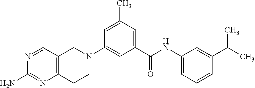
N1=CC2=C(N=C1N)CCN(C1=CC(C(NC3=CC=CC(C(C)C)=C3)=O)=CC(C)=C1)C2
